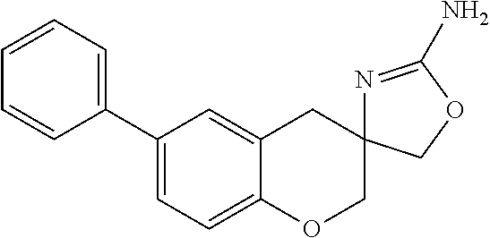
C1=C2C(=CC=C1C1=CC=CC=C1)OCC1(C2)N=C(N)OC1
